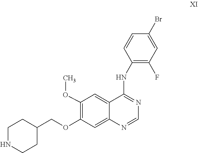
C1=NC2=CC(OCC3CCNCC3)=C(OC)C=C2C(NC2=C(F)C=C(Br)C=C2)=N1
